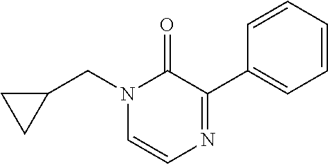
C(N1C=CN=C(C2=CC=CC=C2)C1=O)C1CC1
